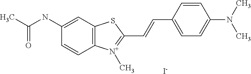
C1(NC(C)=O)=CC2=C(C=C1)[N+](C)=C(C=CC1=CC=C(N(C)C)C=C1)S2.[I-]
